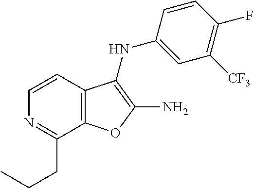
N1=C(CCC)C2=C(C=C1)C(NC1=CC([CF3])=C(F)C=C1)=C(N)O2
